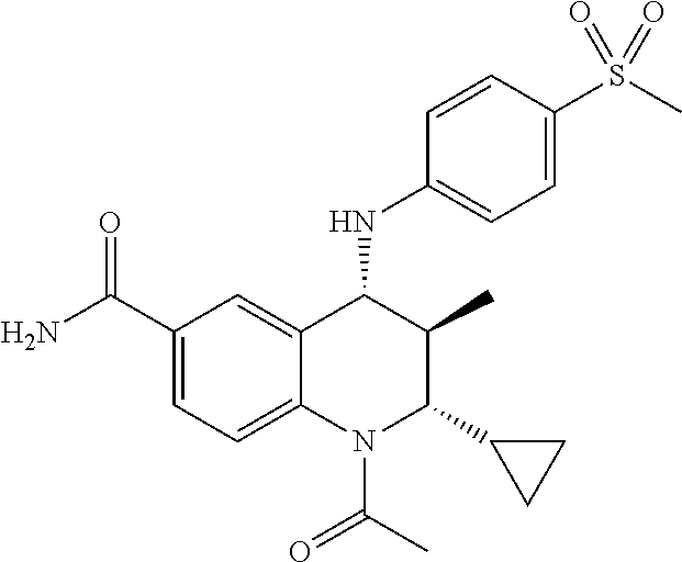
C1(C(N)=O)=CC=C2C(=C1)C(NC1=CC=C(S(C)(=O)=O)C=C1)C(C)C(C1CC1)N2C(C)=O
